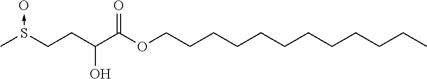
CS(CCC(C(OCCCCCCCCCCCC)=O)O)->O
